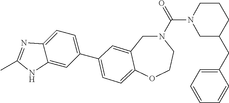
N1(C(N2CC(CC3=CC=CC=C3)CCC2)=O)CC2=CC(C3=CC=C4C(=C3)NC(C)=N4)=CC=C2OCC1
